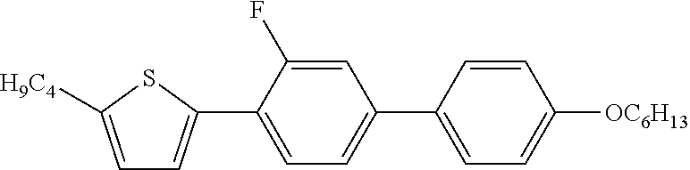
C1=C([H9C4])SC(C2=CC=C(C3=CC=C([OC6H13])C=C3)C=C2F)=C1
